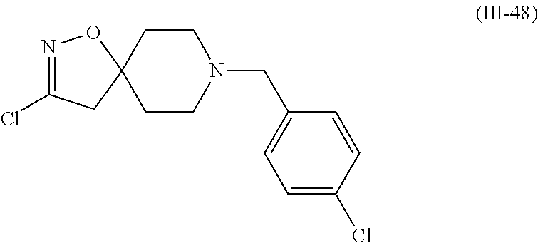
C1CC2(CCN1CC1=CC=C(Cl)C=C1)ON=C(Cl)C2
